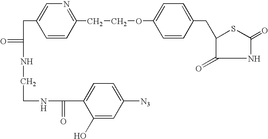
C(CC1=CN=C(CCOC2=CC=C(CC3C(=O)NC(=O)S3)C=C2)C=C1)(NCCNC(C1=CC=C([N3])C=C1O)=O)=O
